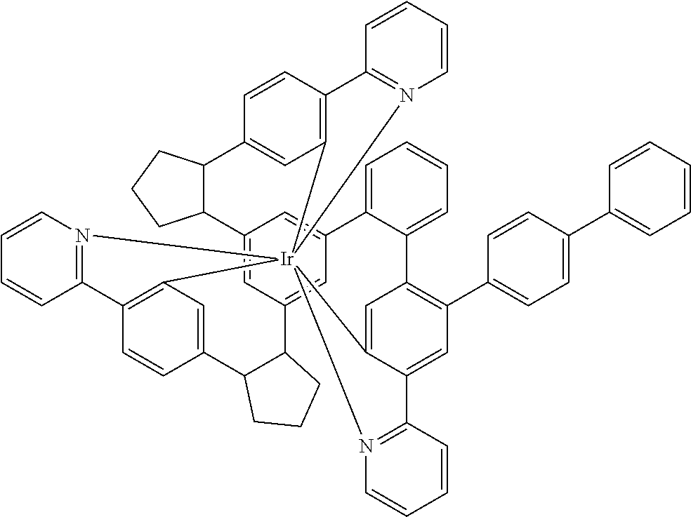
C12=CC3=CC(=C1)C1=CC=CC=C1C1=C(C4=CC=C(C5=CC=CC=C5)C=C4)C=C4C(=C1)[Ir]15(C6=C(C=CC(=C6)C6C3CCC6)C3=N1C=CC=C3)(C1=C(C=CC(=C1)C1C2CCC1)C1=N5C=CC=C1)N1=C4C=CC=C1
